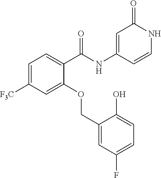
C1(NC(C2=CC=C([F3C])C=C2OCC2=CC(F)=CC=C2O)=O)=CC(=O)NC=C1
